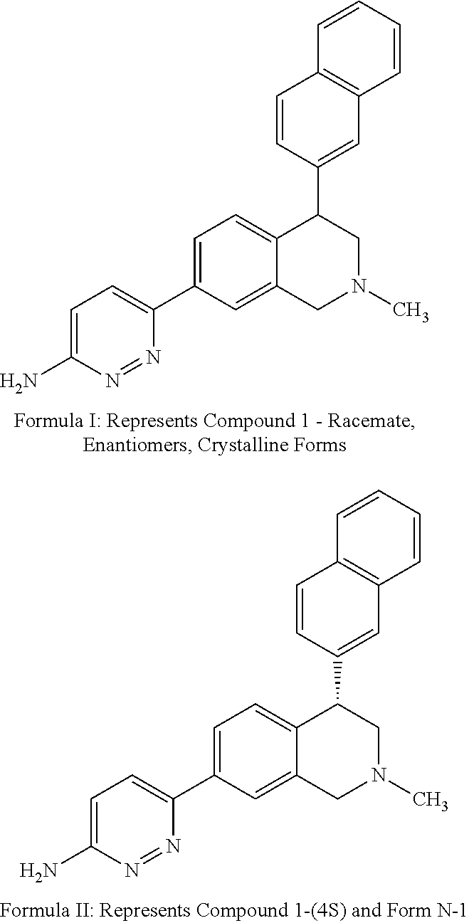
C12=CC=C(C3=CC=C(N)N=N3)C=C1CN(C)CC2C1=CC2=C(C=C1)C=CC=C2.C12=CC=C(C3=CC=C(N)N=N3)C=C1CN(C)CC2C1=CC2=C(C=C1)C=CC=C2
